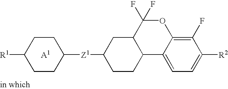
C1([R1])CCC([Z1]C2CCC3C(C2)C(F)(F)OC2=C(F)C([R2])=CC=C32)CC1.[A1]
